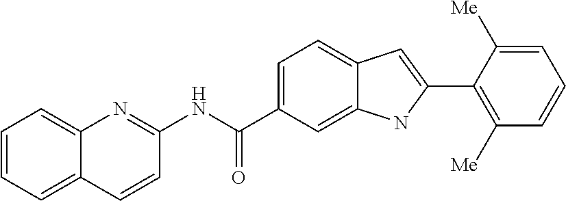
C12=CC=CC=C1C=CC(NC(=O)C1=CC=C3C(=C1)NC(C1=C([Me])C=CC=C1[Me])=C3)=N2
